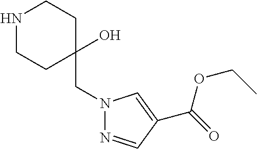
N1CCC(CN2N=CC(C(=O)OCC)=C2)(O)CC1
